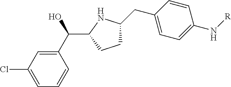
C1(C(C2CCC(CC3=CC=C(N[R])C=C3)N2)O)=CC(Cl)=CC=C1
